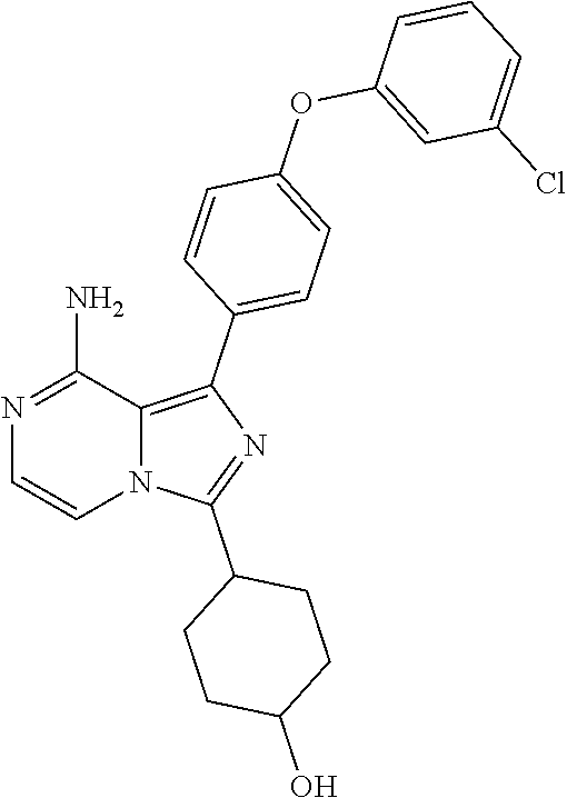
N12C(=C(C3=CC=C(OC4=CC(Cl)=CC=C4)C=C3)N=C1C1CCC(O)CC1)C(N)=NC=C2
